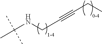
C(NCC#CCC)(C)(C)C
